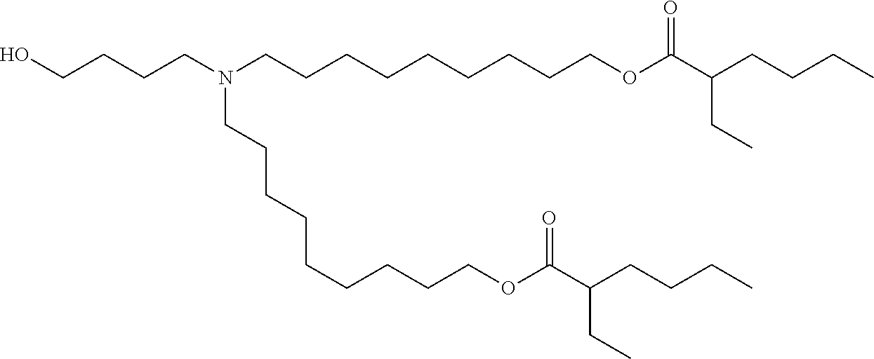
OCCCCN(CCCCCCCCCOC(C(CCCC)CC)=O)CCCCCCCCCOC(C(CCCC)CC)=O
